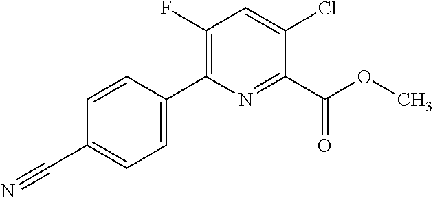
O(C)C(C1=NC(C2=CC=C(C#N)C=C2)=C(F)C=C1Cl)=O
